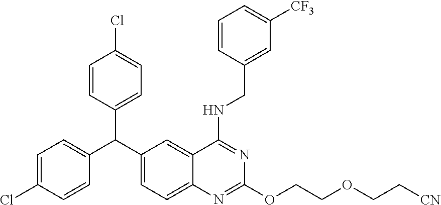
C1=C(Cl)C=CC(C(C2=CC=C3C(=C2)C(NCC2=CC([CF3])=CC=C2)=NC(OCCOCC[CN])=N3)C2=CC=C(Cl)C=C2)=C1
